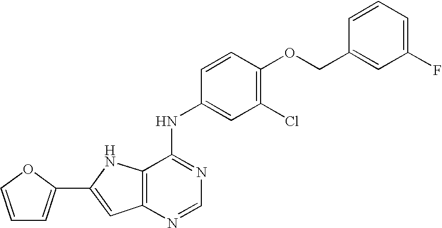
C1=COC(C2=CC3=C(N2)C(NC2=CC(Cl)=C(OCC4=CC(F)=CC=C4)C=C2)=NC=N3)=C1
